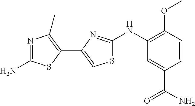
N1=C(N)SC(C2=CSC(NC3=C(OC)C=CC(C(N)=O)=C3)=N2)=C1C
